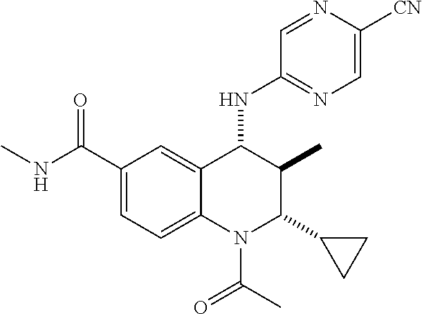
C1(C(=O)NC)=CC=C2C(=C1)C(NC1=NC=C([CN])N=C1)C(C)C(C1CC1)N2C(C)=O
